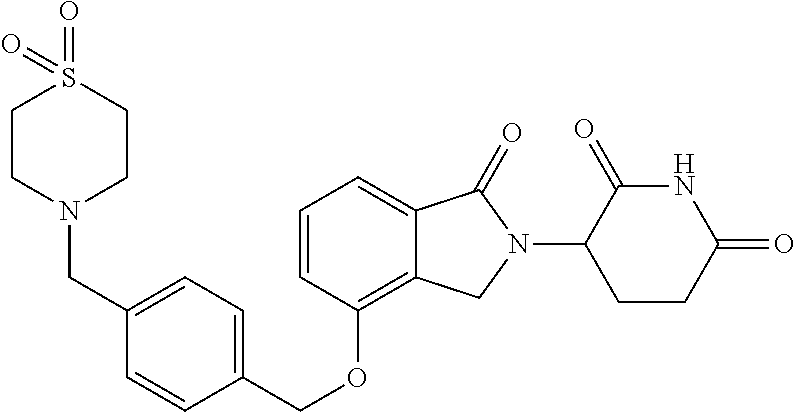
C(OC1=C2C(=CC=C1)C(=O)N(C1C(=O)NC(=O)CC1)C2)C1=CC=C(CN2CCS(=O)(=O)CC2)C=C1
